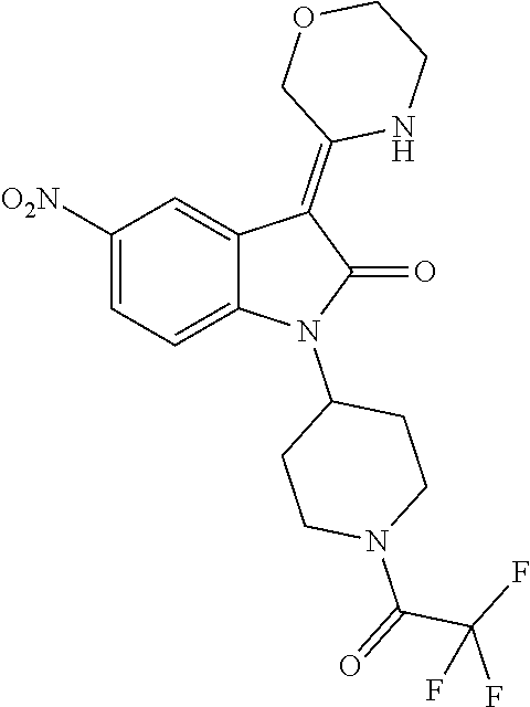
C1([O2N])=CC=C2C(=C1)C(=C1NCCOC1)C(=O)N2C1CCN(C(=O)C(F)(F)F)CC1
